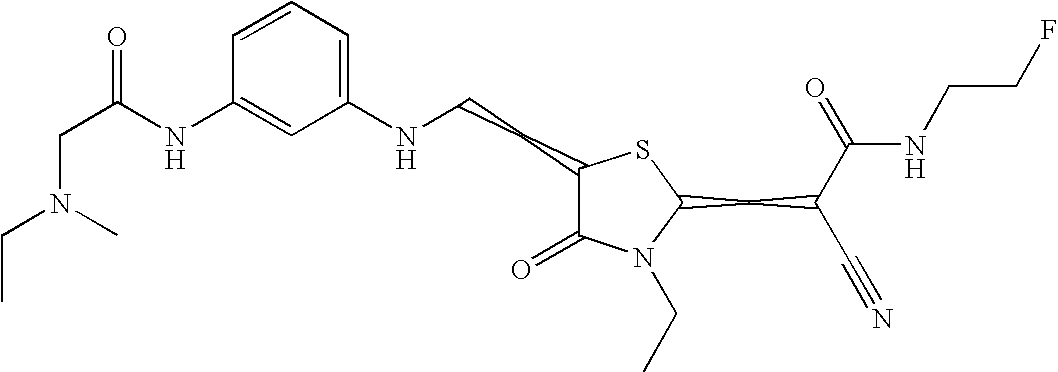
C1=CC=C(NCCC2C(=O)N(CC)C(CC(C#N)C(=O)NCCF)S2)C=C1NC(CN(CC)C)=O
